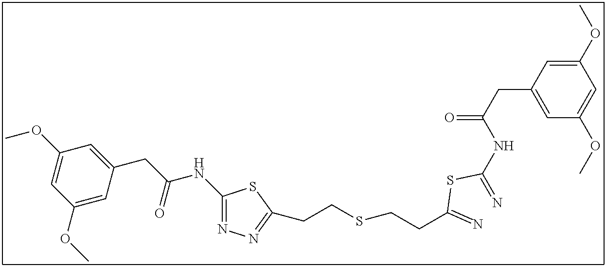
C1(NC(=O)CC2=CC(OC)=CC(OC)=C2)=NN=C(CCSCCC(=N)SC(=N)NC(=O)CC2=CC(OC)=CC(OC)=C2)S1
